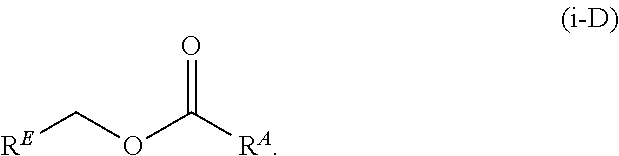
[RE]COC([RA])=O
